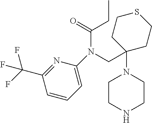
C1=CC=C(N(CC2(N3CCNCC3)CCSCC2)C(=O)CC)N=C1C(F)(F)F
